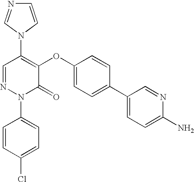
C1(N2C=NC=C2)=C(OC2=CC=C(C3=CC=C(N)N=C3)C=C2)C(=O)N(C2=CC=C(Cl)C=C2)N=C1
